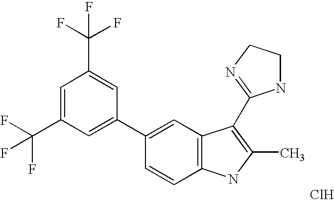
C1=C(C2=CC(C(F)(F)F)=CC(C(F)(F)F)=C2)C=CC2=C1C(C1=NCCN1)=C(C)N2.Cl
